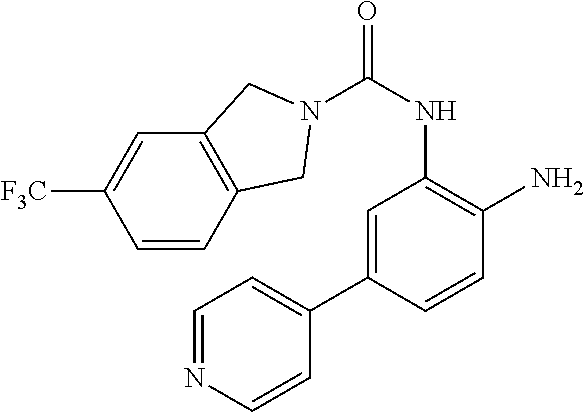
C1=C(C2=CC=NC=C2)C=CC(N)=C1NC(=O)N1CC2=C(C=C([F3C])C=C2)C1
